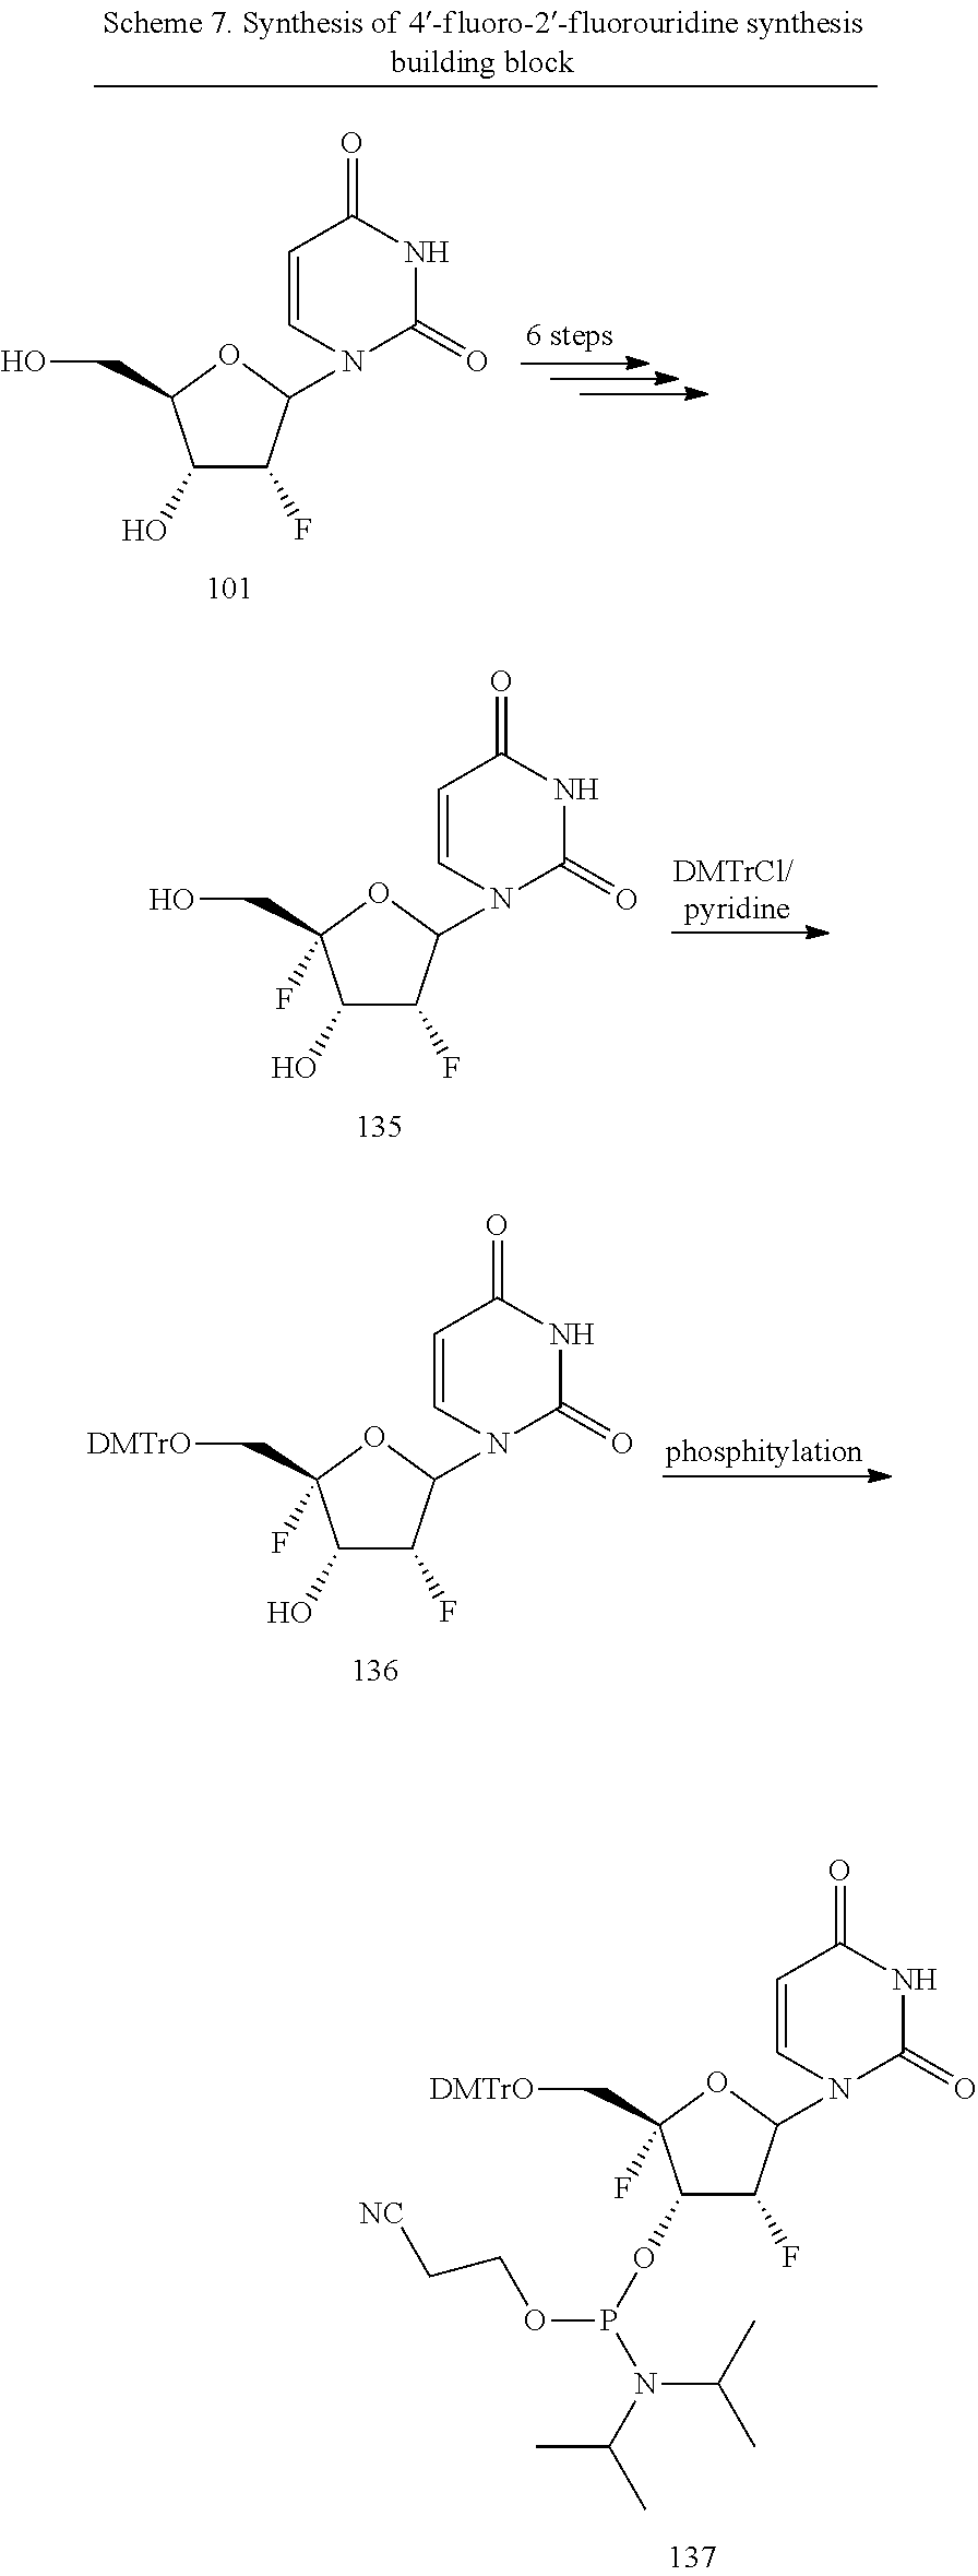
C1(OP(N(C(C)C)C(C)C)OCC[NC])C(F)C(N2C(=O)NC(=O)C=C2)OC1(C[DMTrO])F.C1(O)C(F)C(N2C(=O)NC(=O)C=C2)OC1CO.C1(O)C(F)C(N2C(=O)NC(=O)C=C2)OC1(CO)F.C1(O)C(F)C(N2C(=O)NC(=O)C=C2)OC1(C[DMTrO])F
